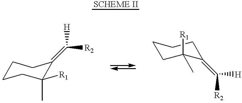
C1CCC(C)([R1])C(=C([R2])[H])C1.C1CC([R1])(C)C(=C([R2])[H])CC1
